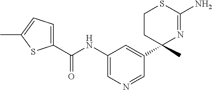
C1(C(NC2=CN=CC(C3(C)N=C(N)SCC3)=C2)=O)=CC=C(C)S1
